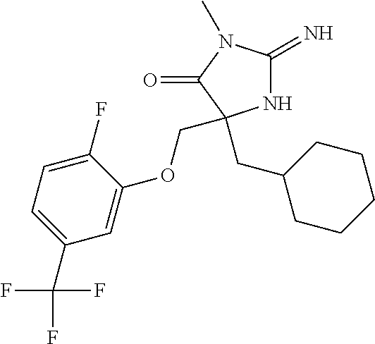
N1C(=N)N(C)C(=O)C1(CC1CCCCC1)COC1=CC(C(F)(F)F)=CC=C1F
